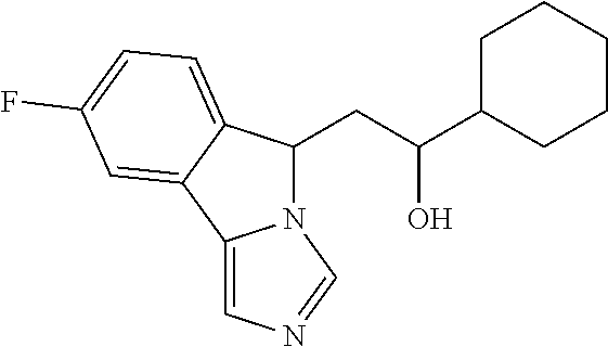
C12=CN=CN1C(CC(C1CCCCC1)O)C1=CC=C(F)C=C21
